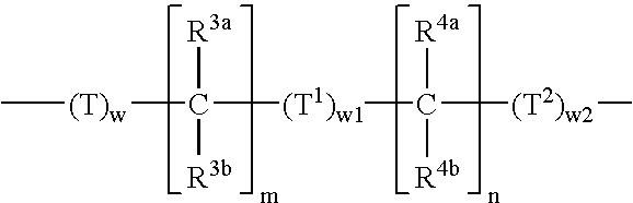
C[(T)w]C([R3a])([(T1)w1]C([R4a])([R4b])[(T2)w2]C)[R3b]
